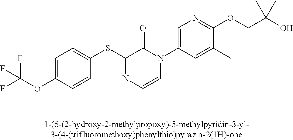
C1(SC2=NC=CN(C3=CN=C(OCC(O)(C)C)C(C)=C3)C2=O)=CC=C(OC(F)(F)F)C=C1
